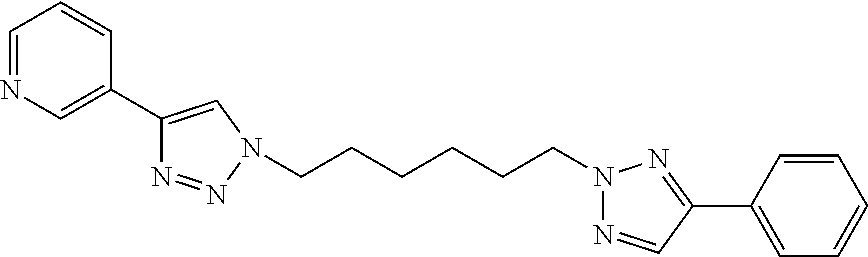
C1=NC=C(C2=CN(CCCCCCN3N=CC(C4=CC=CC=C4)=N3)N=N2)C=C1
